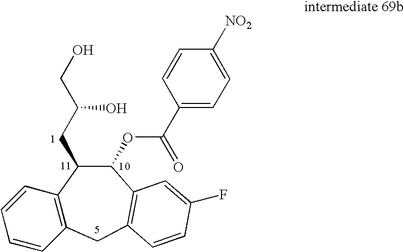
C12=C(CC3=C(C(OC(C4=CC=C([NO2])C=C4)=O)C1CC(CO)O)C=C(F)C=C3)C=CC=C2
